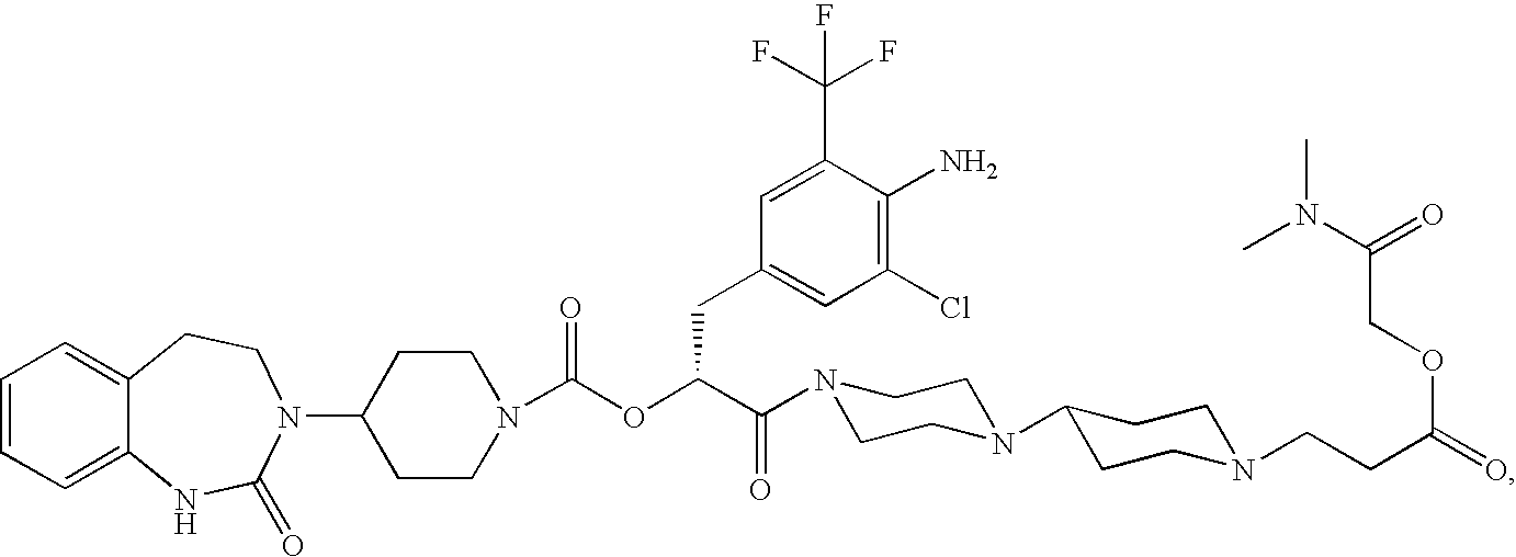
C1=CC=C2C(=C1)CCN(C1CCN(C(OC(C(=O)N3CCN(C4CCN(CCC(=O)OCC(N(C)C)=O)CC4)CC3)CC3=CC(Cl)=C(N)C(C(F)(F)F)=C3)=O)CC1)C(=O)N2
